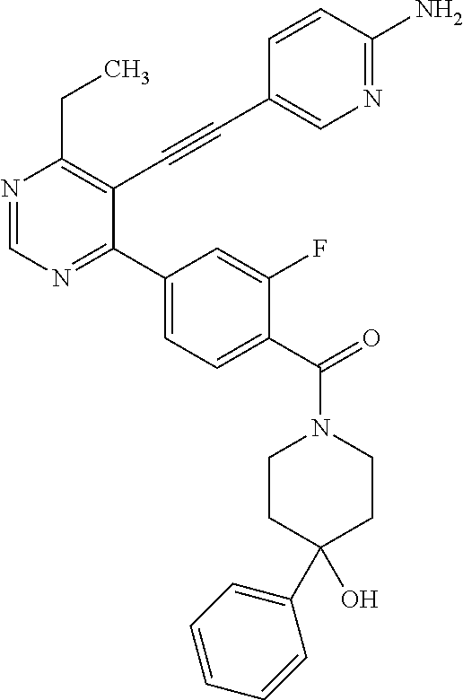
N1=CN=C(C2=CC=C(C(=O)N3CCC(C4=CC=CC=C4)(O)CC3)C(F)=C2)C(C#CC2=CN=C(N)C=C2)=C1CC
